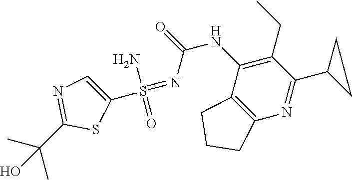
C(C1=NC=C(S(=NC(NC2=C(CC)C(C3CC3)=NC3=C2CCC3)=O)(N)=O)S1)(C)(C)O
